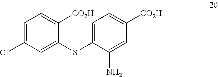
C1=C(SC2=CC(Cl)=CC=C2[CO2H])C(N)=CC([CO2H])=C1
